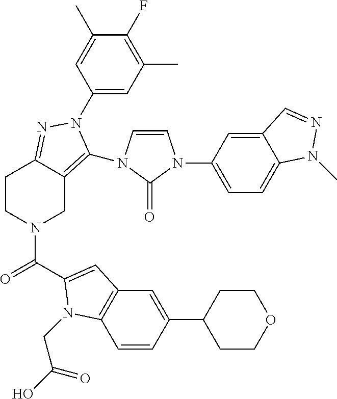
C1(N2C(N3C=CN(C4=CC=C5C(=C4)C=NN5C)C3=O)=C3CN(C(=O)C4=CC5=C(C=CC(C6CCOCC6)=C5)N4CC(O)=O)CCC3=N2)=CC(C)=C(F)C(C)=C1
